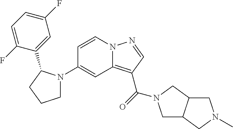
C1(N2CCCC2C2=CC(F)=CC=C2F)=CC2=C(C(=O)N3CC4C(C3)CN(C)C4)C=NN2C=C1
